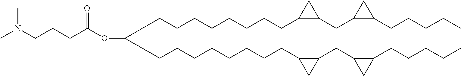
C(CCCCCCCC1C(CC2C(CCCCC)C2)C1)C(CCCCCCCCC1C(CC2C(CCCCC)C2)C1)OC(CCCN(C)C)=O
